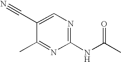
C1(C)=NC(NC(C)=O)=NC=C1C#N
